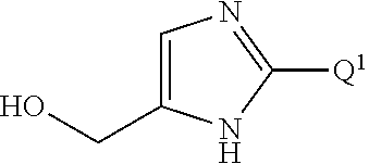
C1=C(CO)NC([Q1])=N1
